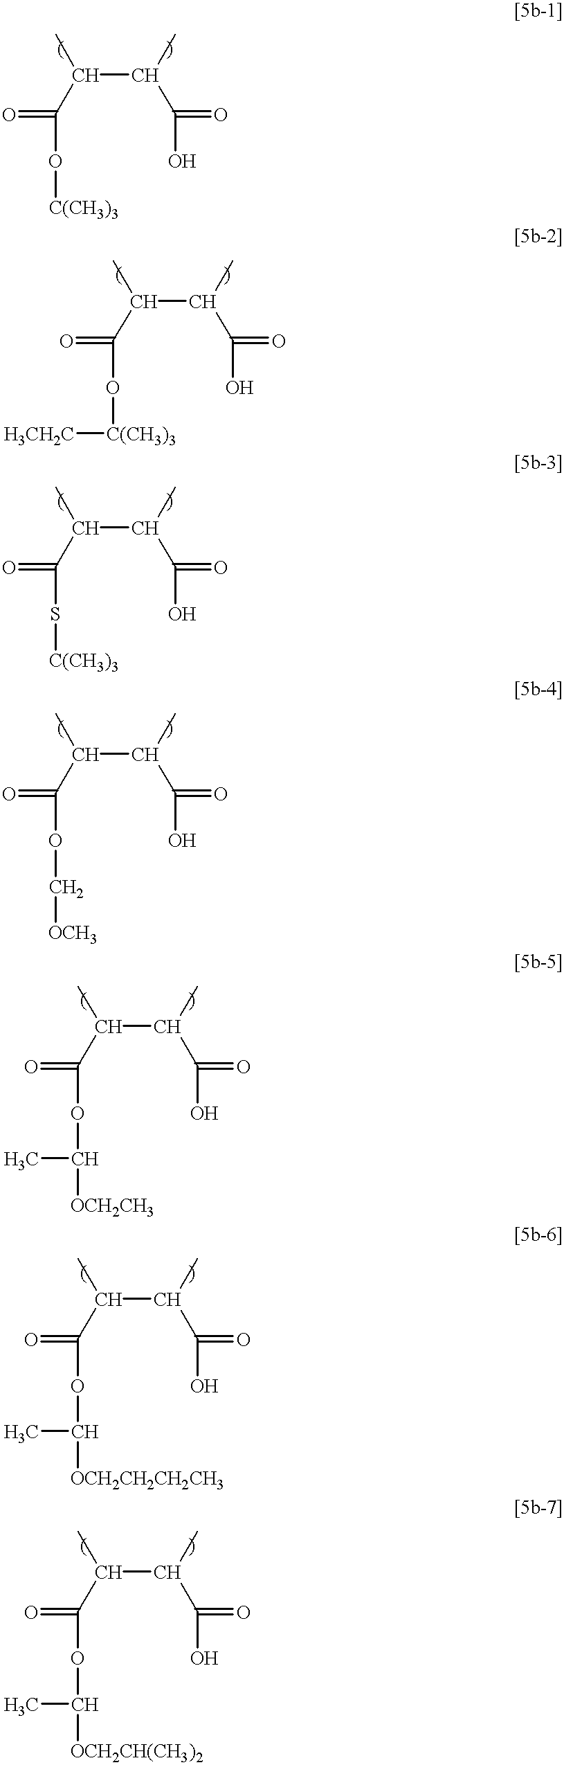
C(C(C)C(O)=O)(C(O[C(CH3)3])=O)C.C(C(C)C(O)=O)(C(O[C(CH3)3][H3CH2C])=O)C.C(C(C)C(O)=O)(C(S[C(CH3)3])=O)C.C(C(C)C(O)=O)(C(OC[OCH3])=O)C.C(C(C)C(O)=O)(C(OC([OCH2CH3])C)=O)C.C(C(C)C(O)=O)(C(OC([OCH2CH2CH2CH3])C)=O)C.C(C(C)C(O)=O)(C(OC([OCH2CH(CH3)2])C)=O)C
